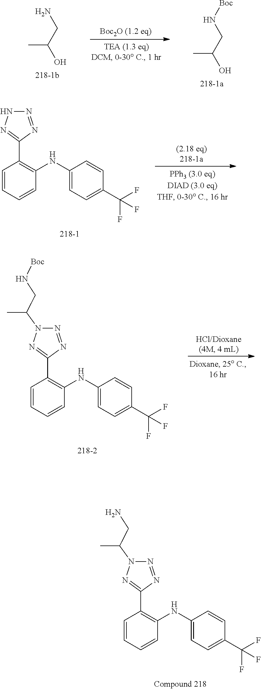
C1=CC=CC(NC2=CC=C(C(F)(F)F)C=C2)=C1C1=NN(C(C)CN)N=N1.CC(O)CN.CC(O)CN[Boc].C1=CC=CC(NC2=CC=C(C(F)(F)F)C=C2)=C1C1=NNN=N1.C1=CC=CC(NC2=CC=C(C(F)(F)F)C=C2)=C1C1=NN(C(C)CN[Boc])N=N1
